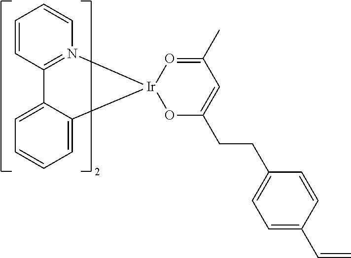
C12=CC=CC=C1[Ir]1(N3=C2C=CC=C3)OC(CCC2=CC=C(C=C)C=C2)=CC(C)=O1
